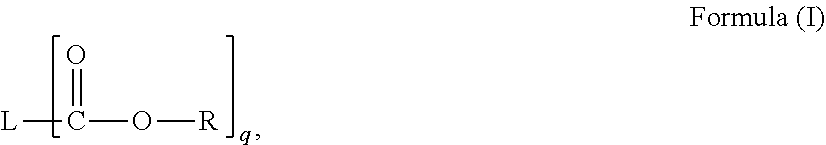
[L]C(=O)O[R]
